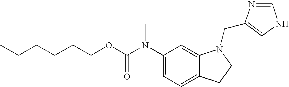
C1(N(C(OCCCCCC)=O)C)=CC=C2C(=C1)N(CC1=CNC=N1)CC2
